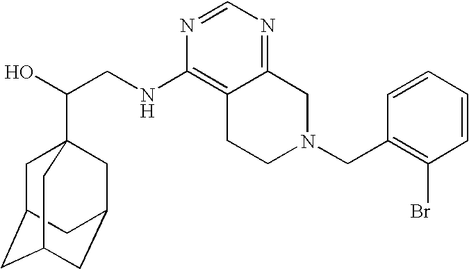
C(CNC1=C2C(=NC=N1)CN(CC1=C(Br)C=CC=C1)CC2)(O)C12CC3CC(CC(C1)C3)C2
